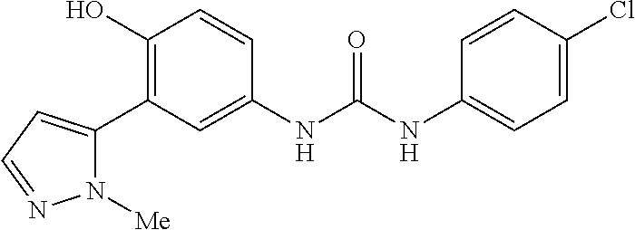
C1(O)=C(C2=CC=NN2[Me])C=C(NC(NC2=CC=C(Cl)C=C2)=O)C=C1
